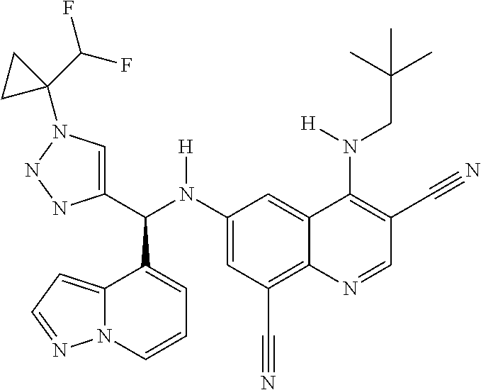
C1(N(C(C2=CN(C3(C(F)F)CC3)NN2)C2=CC=CN3C2=CC=N3)[H])=CC(C#N)=C2C(=C1)C(N(CC(C)(C)C)[H])=C(C#N)C=N2
